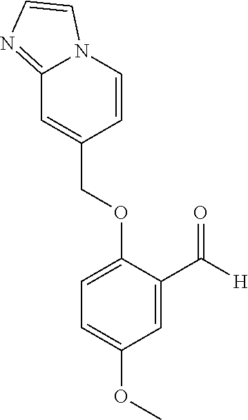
C12=NC=CN1C=CC(COC1=CC=C(OC)C=C1C([H])=O)=C2
